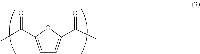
C1=C(C(C)=O)OC(C(C)=O)=C1
